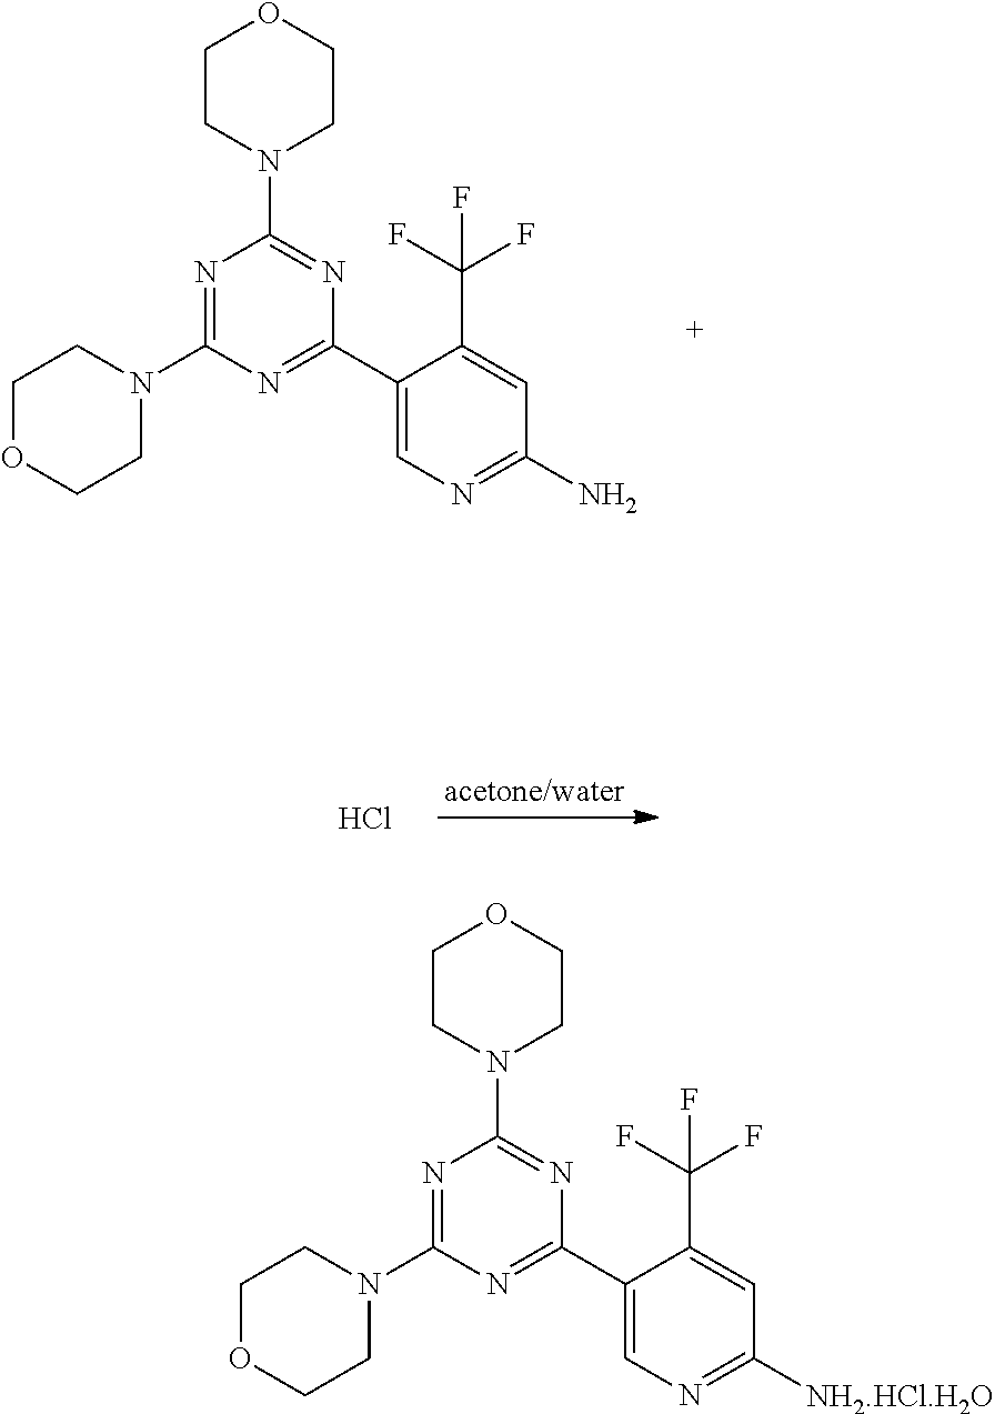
C1OCCN(C2=NC(N3CCOCC3)=NC(C3=CN=C(N)C=C3C(F)(F)F)=N2)C1.Cl.C1OCCN(C2=NC(N3CCOCC3)=NC(C3=CN=C([NH2.HCl.H2O])C=C3C(F)(F)F)=N2)C1
